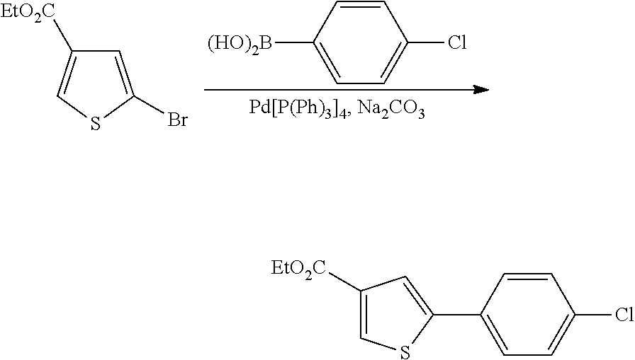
[(HO)2B]C1=CC=C(Cl)C=C1.C1=C(Br)SC=C1[EtO2C].C1([EtO2C])=CSC(C2=CC=C(Cl)C=C2)=C1
